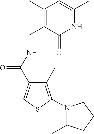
C1(C)=C(N2C(C)CCC2)SC=C1C(=O)NCC1=C(C)C=C(C)NC1=O
